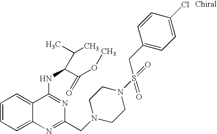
C1=CC=C2C(=C1)C(NC(C(OC)=O)C(C)C)=NC(CN1CCN(S(=O)(CC3=CC=C(Cl)C=C3)=O)CC1)=N2
